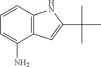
C12=C(C=CC=C1N)NC(C(C)(C)C)=C2
